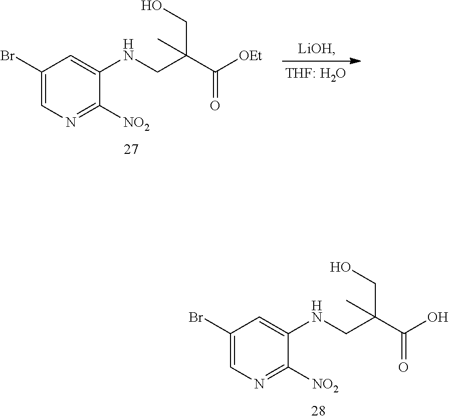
C1(Br)=CN=C([NO2])C(NCC(C(O)=O)(CO)C)=C1.C1(Br)=CN=C([NO2])C(NCC(C([OEt])=O)(CO)C)=C1
